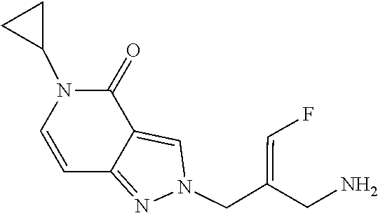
C1=CN(C2CC2)C(=O)C2=CN(CC(=CF)CN)N=C12
